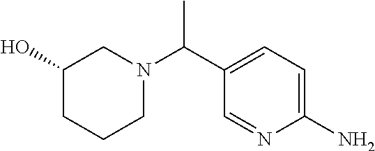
C1(N)=CC=C(C(C)N2CC(O)CCC2)C=N1
